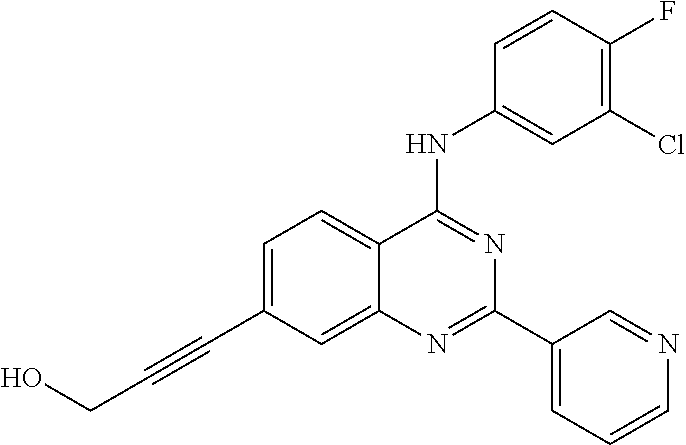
C1=C(C#CCO)C=C2C(=C1)C(NC1=CC(Cl)=C(F)C=C1)=NC(C1=CC=CN=C1)=N2
